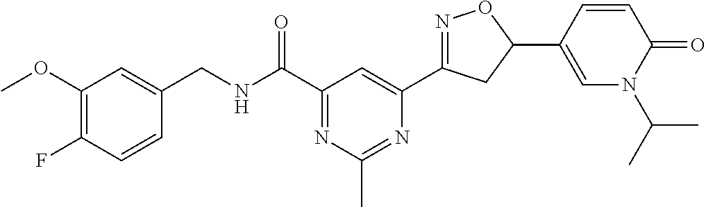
C1(CNC(C2=NC(C)=NC(C3=NOC(C4=CN(C(C)C)C(=O)C=C4)C3)=C2)=O)=CC(OC)=C(F)C=C1
